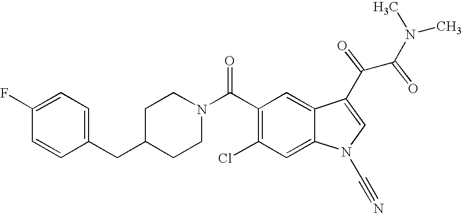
C1(F)=CC=C(CC2CCN(C(C3=C(Cl)C=C4C(=C3)C(C(C(N(C)C)=O)=O)=CN4C#N)=O)CC2)C=C1
